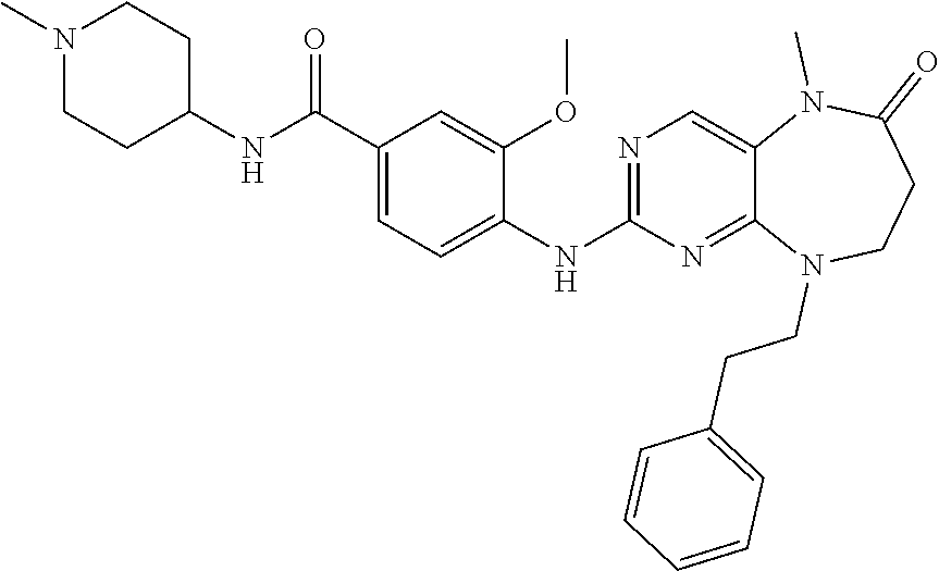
N1(C)CCC(NC(C2=CC=C(NC3=NC=C4C(=N3)N(CCC3=CC=CC=C3)CCC(=O)N4C)C(OC)=C2)=O)CC1
